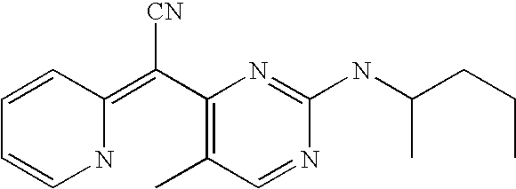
C1=CC(=C(C2=C(C)C=NC(NC(CCC)C)=N2)[CN])NC=C1
